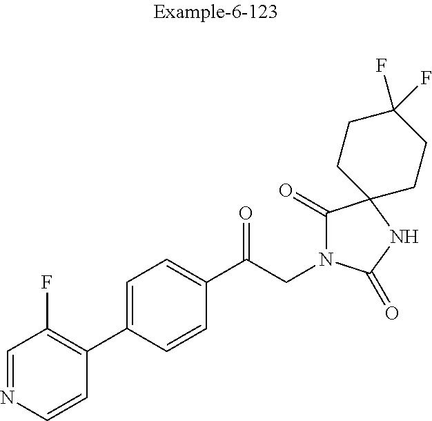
C1=NC=CC(C2=CC=C(C(CN3C(=O)C4(NC3=O)CCC(F)(F)CC4)=O)C=C2)=C1F
